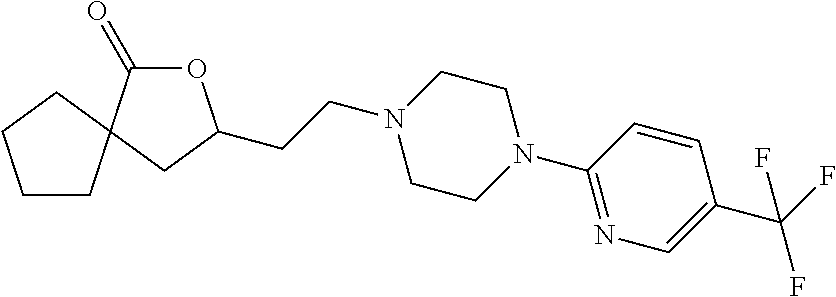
C1CC2(CC1)C(=O)OC(CCN1CCN(C3=NC=C(C(F)(F)F)C=C3)CC1)C2
